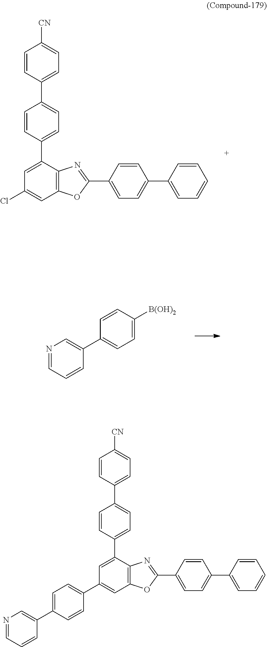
C1(C2=NC3=C(O2)C=C(Cl)C=C3C2=CC=C(C3=CC=C([CN])C=C3)C=C2)=CC=C(C2=CC=CC=C2)C=C1.C1=CC([B(OH)2])=CC=C1C1=CN=CC=C1.C1(C2=CC=C(C3=NC4=C(O3)C=C(C3=CC=C(C5=CN=CC=C5)C=C3)C=C4C3=CC=C(C4=CC=C([CN])C=C4)C=C3)C=C2)=CC=CC=C1
